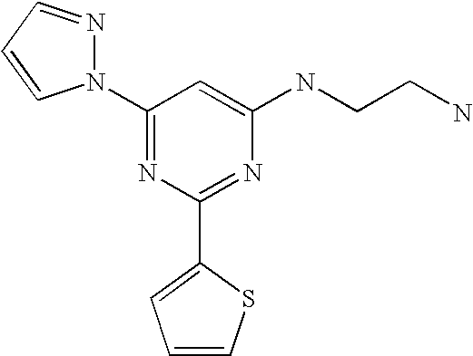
C1(N2N=CC=C2)=NC(C2=CC=CS2)=NC(NCCN)=C1
